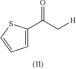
C(C[H])(=O)C1=CC=CS1
